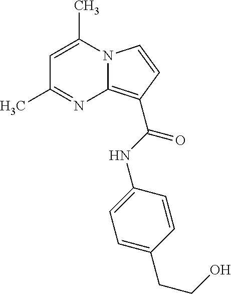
C1=C(C)N2C(=C(C(NC3=CC=C(CCO)C=C3)=O)C=C2)N=C1C
